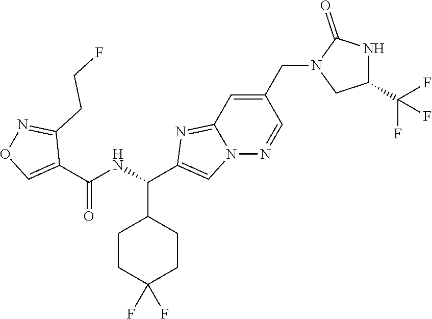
C1CC(F)(F)CCC1C(NC(C1=CON=C1CCF)=O)C1=CN2C(=N1)C=C(CN1CC(C(F)(F)F)NC1=O)C=N2
